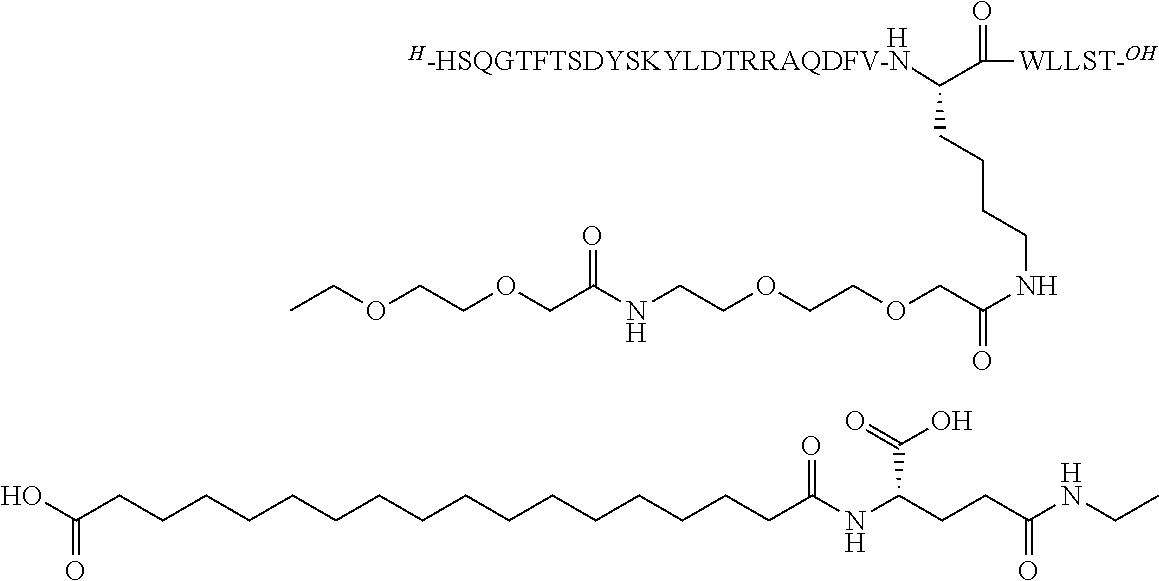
[H-HSQGTFTSDYSKYLDTRRAQDFV-N]C(C(=O)[WLLST-OH])CCCCNC(COCCOCCNC(COCCOCC)=O)=O.[H].C(CCCCC(O)=O)CCCCCCCCCCCC(NC(CCC(NCC)=O)C(=O)O)=O
